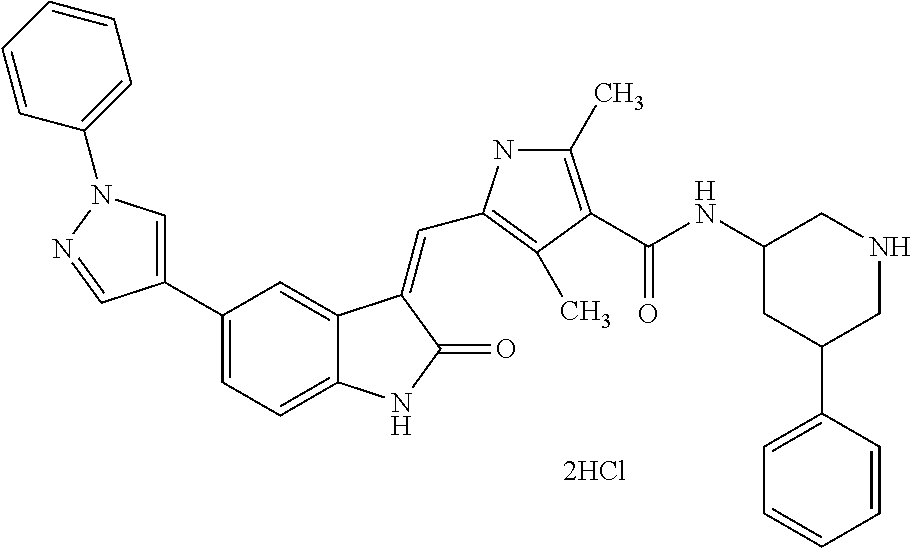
[2HCl].C1=C(C2=CC=C3C(=C2)C(=CC2=C(C)C(C(NC4CC(C5=CC=CC=C5)CNC4)=O)=C(C)N2)C(=O)N3)C=NN1C1=CC=CC=C1
